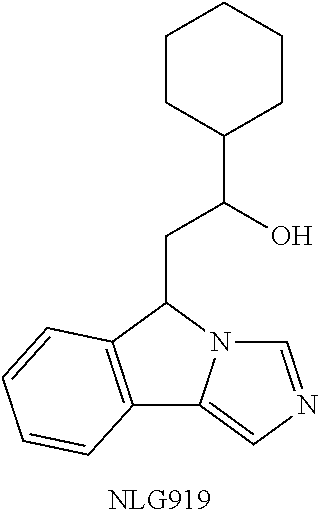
C12=C(C(CC(C3CCCCC3)O)N3C1=CN=C3)C=CC=C2
